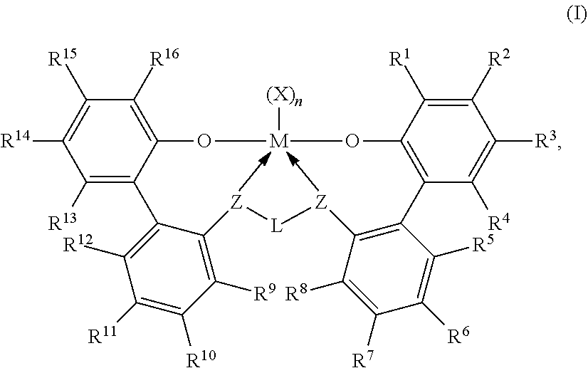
C1([R13])=C2C(=C([R16])C([R15])=C1[R14])O[M]([(X)n])OC1=C(C([R4])=C([R3])C([R2])=C1[R1])C1=C(C([R8])=C([R7])C([R6])=C1[R5])[Z][L][Z]C1=C([R9])C([R10])=C([R11])C([R12])=C21
